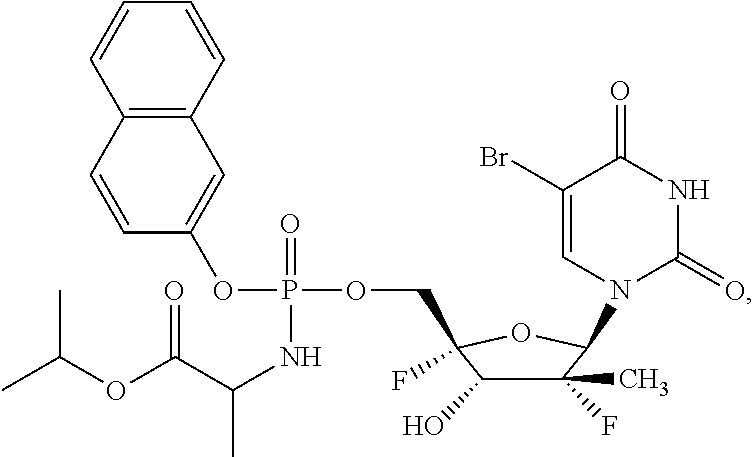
C(C1(F)C(O)C(C)(F)C(N2C(=O)NC(=O)C(Br)=C2)O1)OP(OC1=CC2=C(C=C1)C=CC=C2)(=O)NC(C(OC(C)C)=O)C
